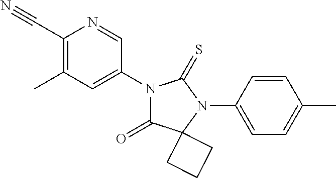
C1(C#N)=C(C)C=C(N2C(=O)C3(N(C4=CC=C(C)C=C4)C2=S)CCC3)C=N1
